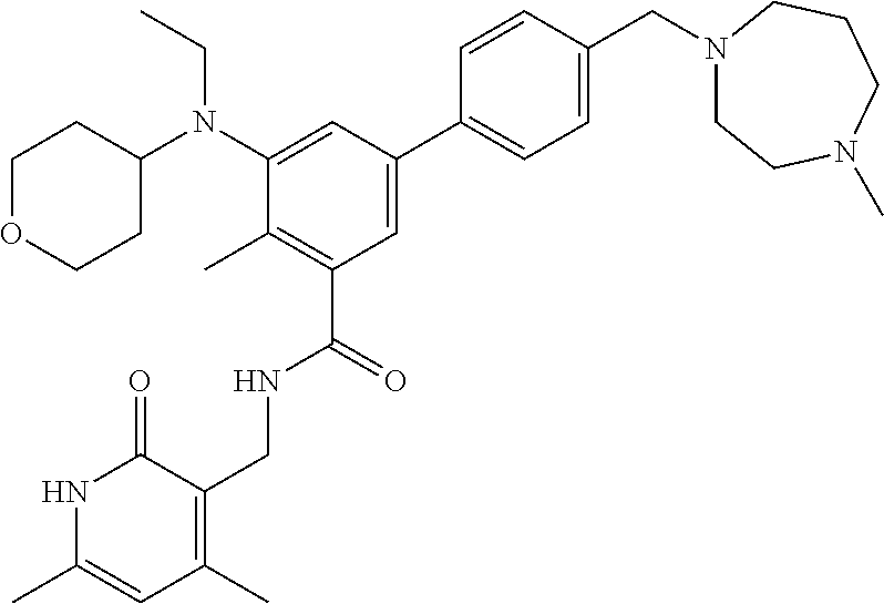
N1C(C)=CC(C)=C(CNC(C2=C(C)C(N(C3CCOCC3)CC)=CC(C3=CC=C(CN4CCN(C)CCC4)C=C3)=C2)=O)C1=O
